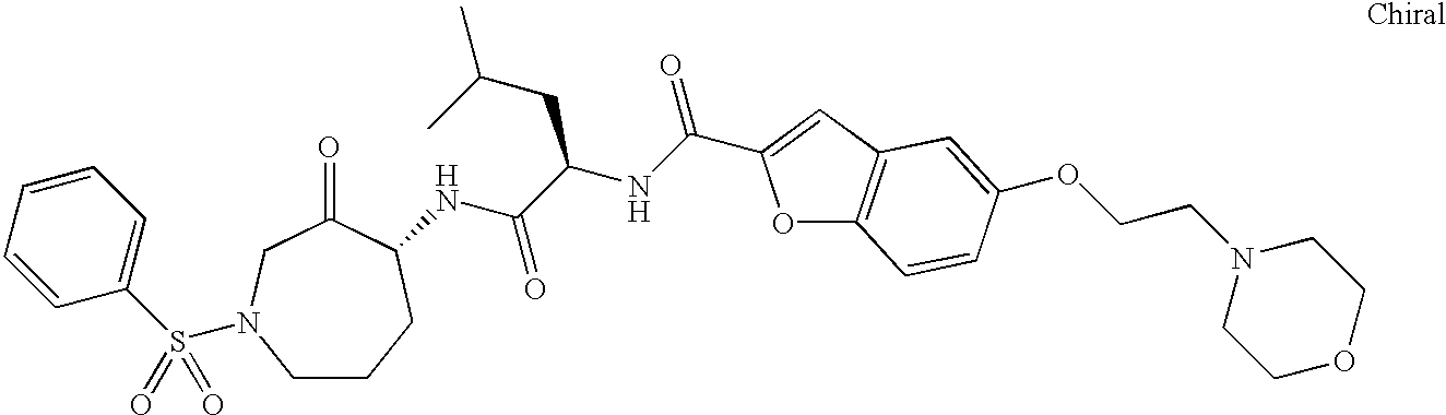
C1CCC(NC(C(NC(=O)C2=CC3=C(O2)C=CC(OCCN2CCOCC2)=C3)CC(C)C)=O)C(=O)CN1S(C1=CC=CC=C1)(=O)=O
